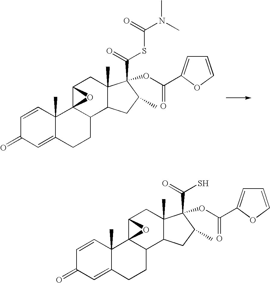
C1=CC2(C)C(=CC1=O)CCC1C23C(CC2(C)C1CC(C)C2(C(=O)SC(N(C)C)=O)OC(=O)C1=CC=CO1)O3.C1=CC2(C)C(=CC1=O)CCC1C23C(CC2(C)C1CC(C)C2(C(=O)S)OC(=O)C1=CC=CO1)O3
